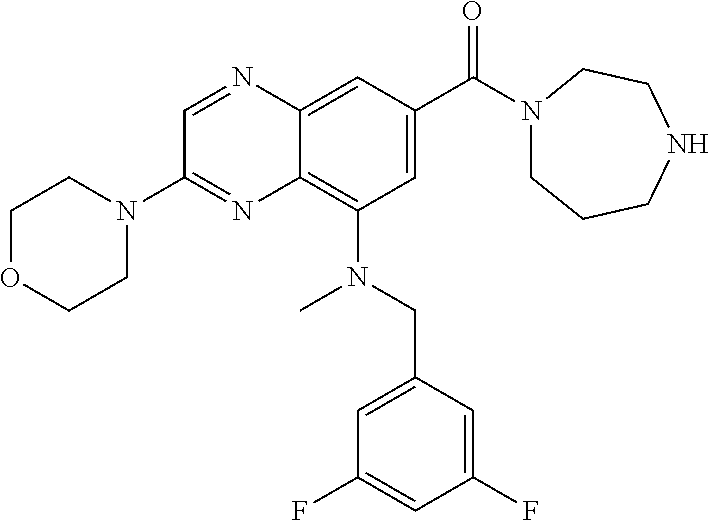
C1=NC2=CC(C(N3CCCNCC3)=O)=CC(N(CC3=CC(F)=CC(F)=C3)C)=C2N=C1N1CCOCC1
